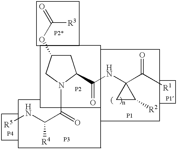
C1C(OC(=O)[R3])CN(C(=O)C(N[R5])[R4])C1C(NC1(C([R1])=O)CC1[R2])=O.[P2].[P3].[P4].[P1]
